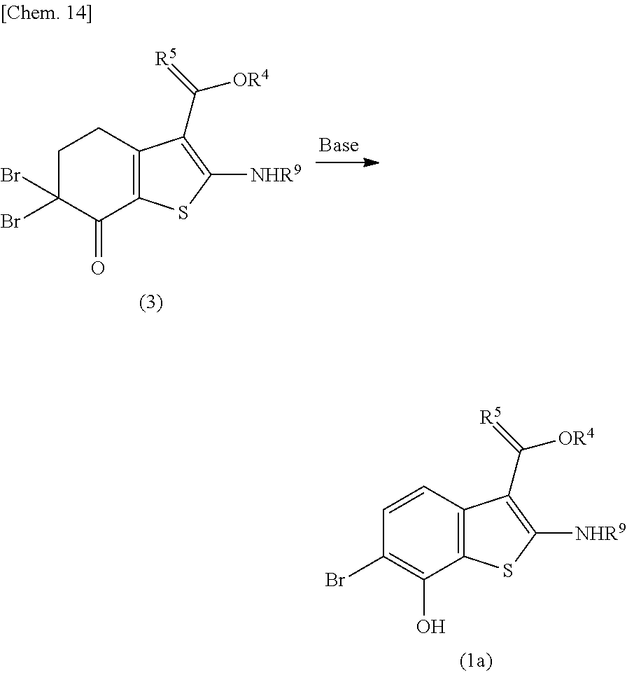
C1=CC2=C(C(O)=C1Br)SC([NHR9])=C2C(=[R5])[OR4].C1C(Br)(Br)C(=O)C2=C(C1)C(C(=[R5])[OR4])=C([NHR9])S2
